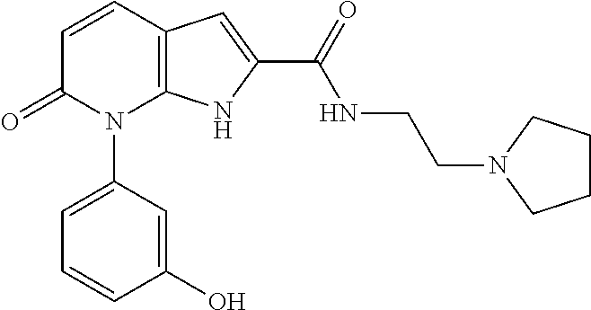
C12=C(C=CC(=O)N1C1=CC=CC(O)=C1)C=C(C(NCCN1CCCC1)=O)N2
